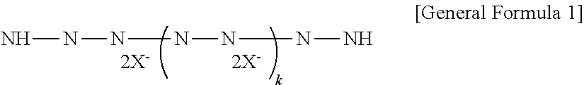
NNNNNNN
